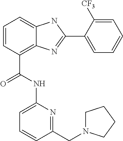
C1=CC(C(NC2=CC=CC(CN3CCCC3)=N2)=O)=C2C(=C1)NC(C1=CC=CC=C1[CF3])=N2
